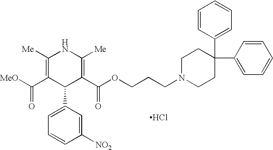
C1([Me])=C(C(=O)[MeO])C(C2=CC=CC([NO2])=C2)C(C(OCCCN2CCC(C3=CC=CC=C3)(C3=CC=CC=C3)CC2)=O)=C([Me])N1.Cl
